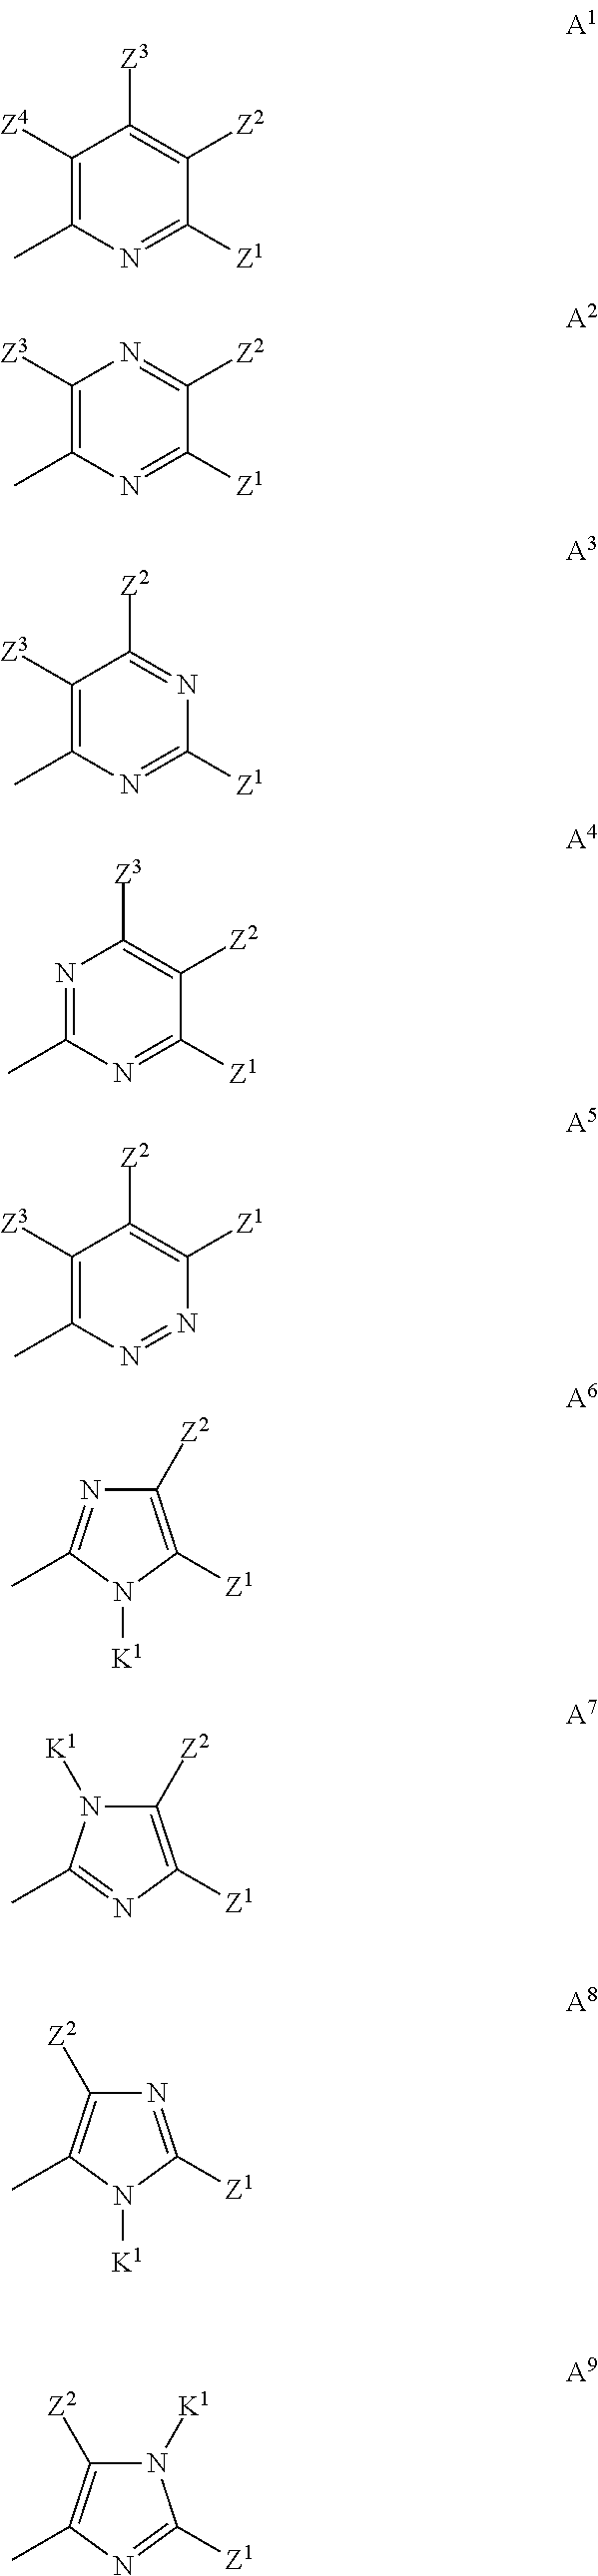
C1([Z4])=C(C)N=C([Z1])C([Z2])=C1[Z3].C1([Z3])=C(C)N=C([Z1])C([Z2])=N1.C1([Z3])=C(C)N=C([Z1])N=C1[Z2].N1=C(C)N=C([Z1])C([Z2])=C1[Z3].C1([Z3])=C(C)N=NC([Z1])=C1[Z2].C1([Z2])=C([Z1])N([K1])C(C)=N1.C1([Z2])=C([Z1])N=C(C)N1[K1].N1=C([Z1])N([K1])C(C)=C1[Z2].N1([K1])C([Z2])=C(C)N=C1[Z1]
